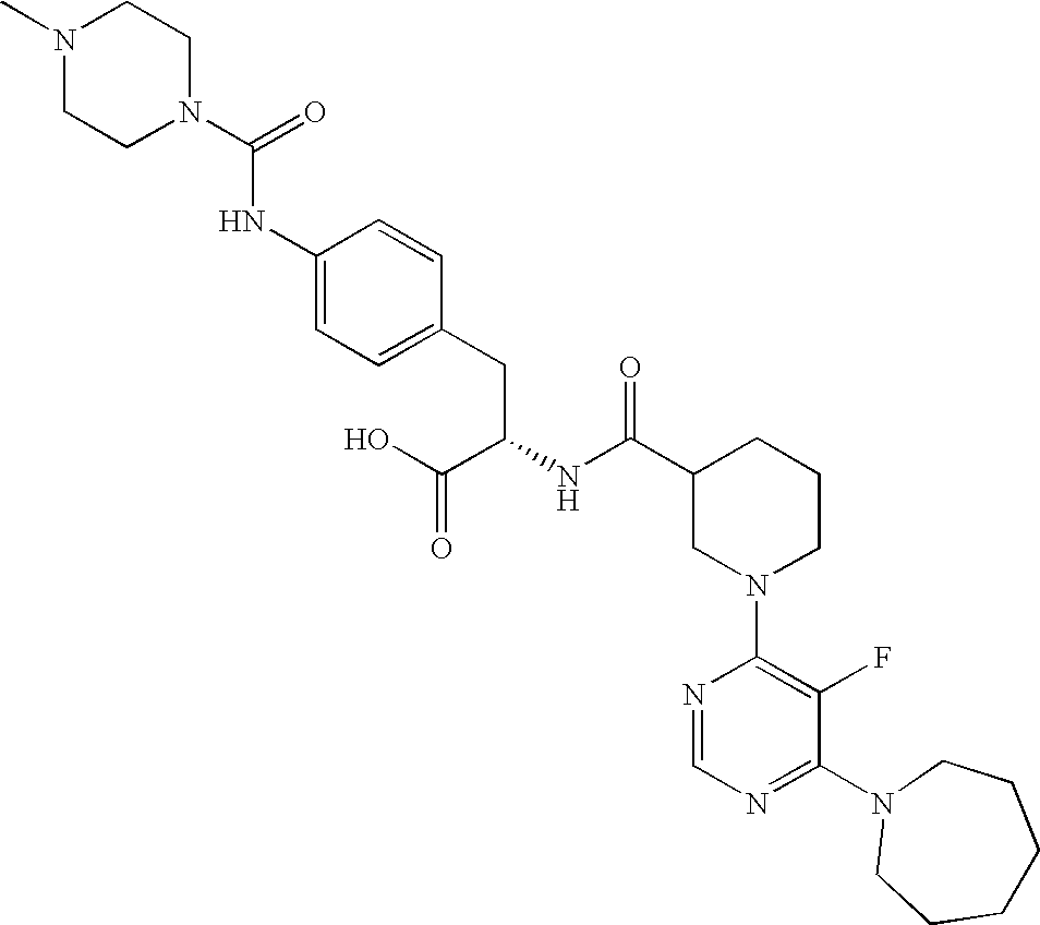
N1(C)CCN(C(=O)NC2=CC=C(CC(NC(C3CN(C4=C(F)C(N5CCCCCC5)=NC=N4)CCC3)=O)C(O)=O)C=C2)CC1
